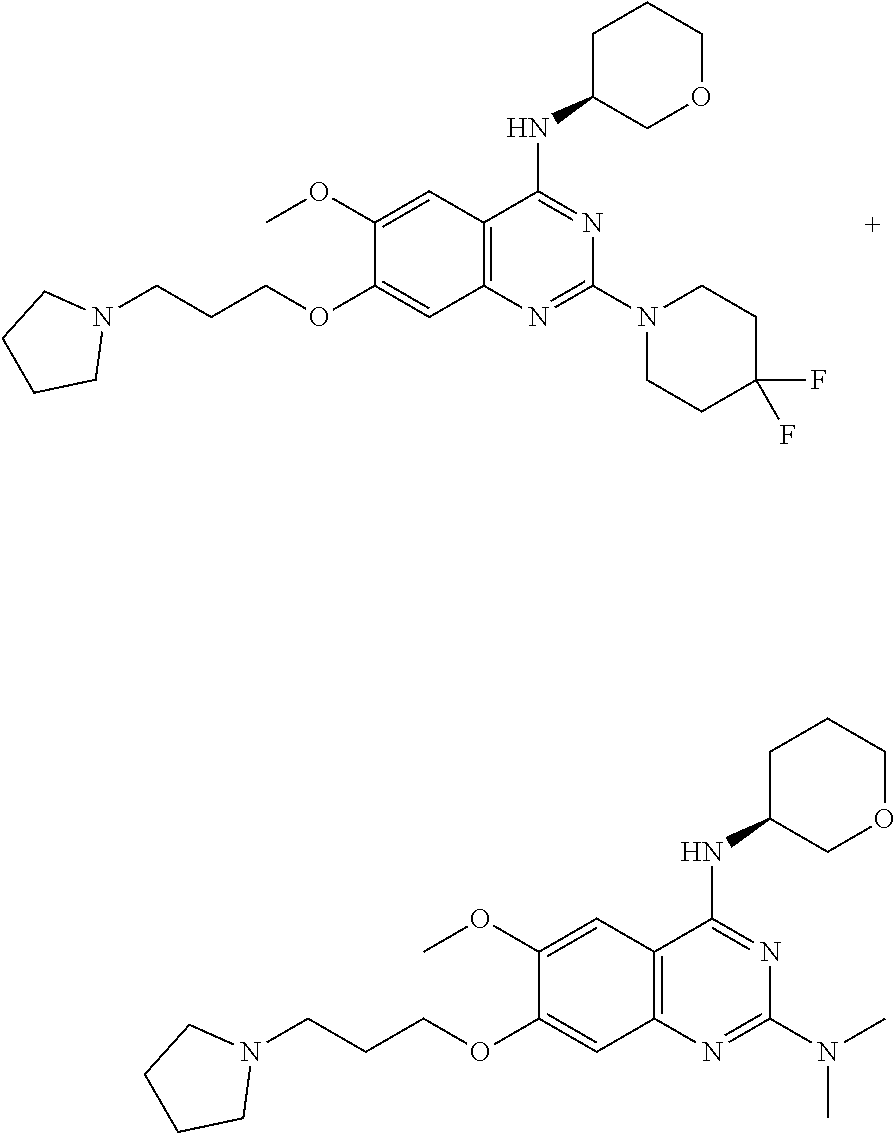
C1C(F)(F)CCN(C2=NC3=C(C=C(OC)C(OCCCN4CCCC4)=C3)C(NC3CCCOC3)=N2)C1.N(C)(C1=NC2=C(C=C(OC)C(OCCCN3CCCC3)=C2)C(NC2COCCC2)=N1)C
